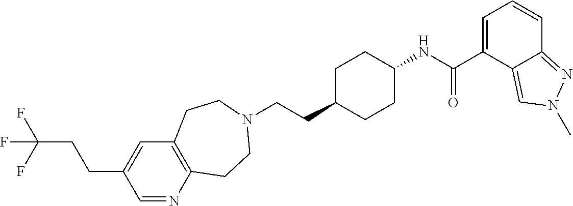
C(CC1CCC(NC(C2=CC=CC3=NN(C)C=C23)=O)CC1)N1CCC2=C(C=C(CCC(F)(F)F)C=N2)CC1
